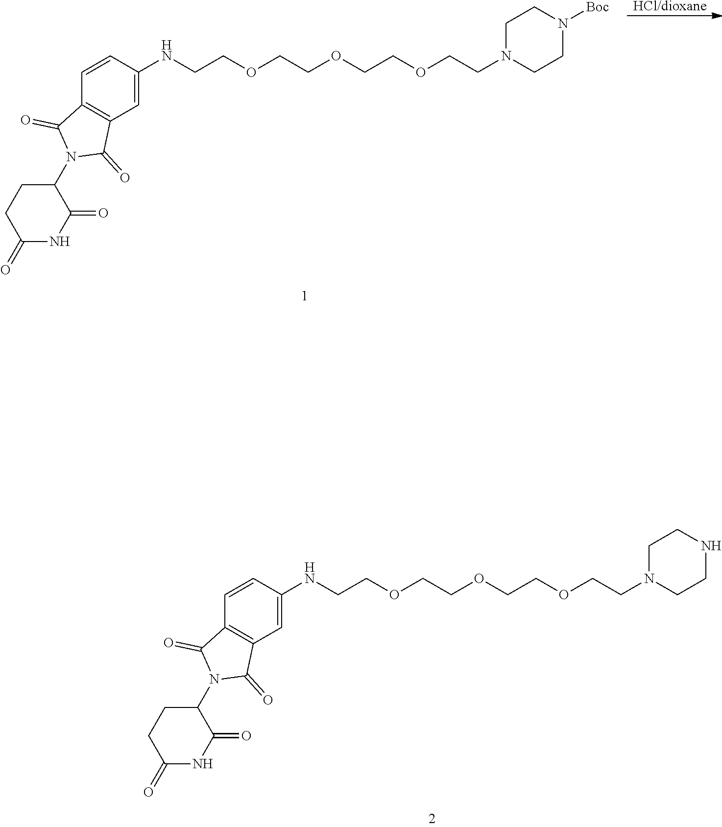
[HCl/dioxane].C1C(=O)NC(=O)C(N2C(=O)C3=C(C2=O)C=CC(NCCOCCOCCOCCN2CCN([Boc])CC2)=C3)C1.C1C(=O)NC(=O)C(N2C(=O)C3=C(C2=O)C=CC(NCCOCCOCCOCCN2CCNCC2)=C3)C1
